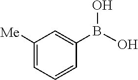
C1([Me])=CC=CC(B(O)O)=C1
